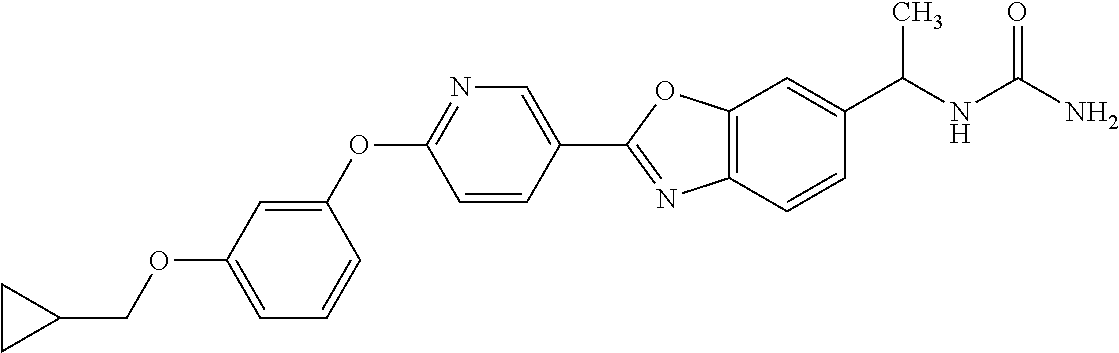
O(C1=CC=CC(OC2=NC=C(C3=NC4=C(O3)C=C(C(NC(N)=O)C)C=C4)C=C2)=C1)CC1CC1
